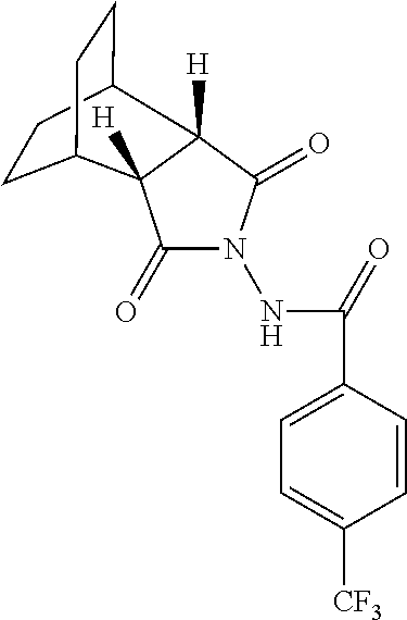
C1CC2CCC1C1([H])C(=O)N(NC(=O)C3=CC=C([CF3])C=C3)C(=O)C21[H]
